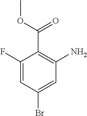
C1(F)=CC(Br)=CC(N)=C1C(OC)=O
